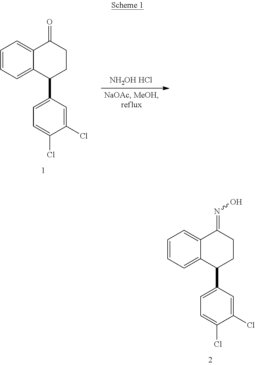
C1=CC=C2C(=C1)C(=NO)CCC2C1=CC=C(Cl)C(Cl)=C1.C1=CC=C2C(=C1)C(=O)CCC2C1=CC=C(Cl)C(Cl)=C1.[NH2OH HCl]
